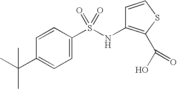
C1=CC(S(NC2=C(C(O)=O)SC=C2)(=O)=O)=CC=C1C(C)(C)C
